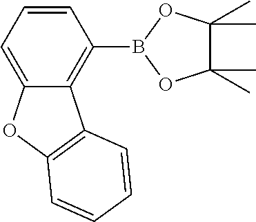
C1=CC=C2C(=C1B1OC(C)(C)C(C)(C)O1)C1=C(O2)C=CC=C1
